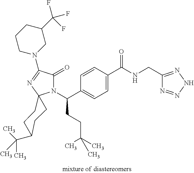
C1=C(C(=O)NCC2=NNN=N2)C=CC(C(N2C(=O)C(N3CC(C(F)(F)F)CCC3)=NC23CCC(C(C)(C)C)CC3)CCC(C)(C)C)=C1
